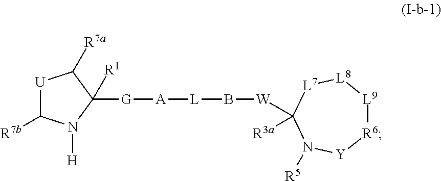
[R6]1[L9][L8][L7]C([W]B[L][A][G]C2([R1])C([R7a])[U]C([R7b])N2[H])([R3a])N([R5])[Y]1
